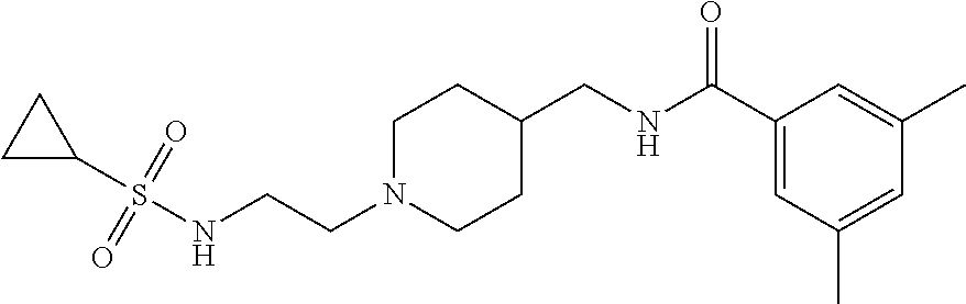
C(CN1CCC(CNC(C2=CC(C)=CC(C)=C2)=O)CC1)NS(C1CC1)(=O)=O
